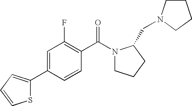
C1(C2=CC=CS2)=CC(F)=C(C(N2CCCC2CN2CCCC2)=O)C=C1
